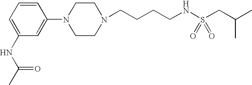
C1=CC=C(NC(C)=O)C=C1N1CCN(CCCCNS(CC(C)C)(=O)=O)CC1
